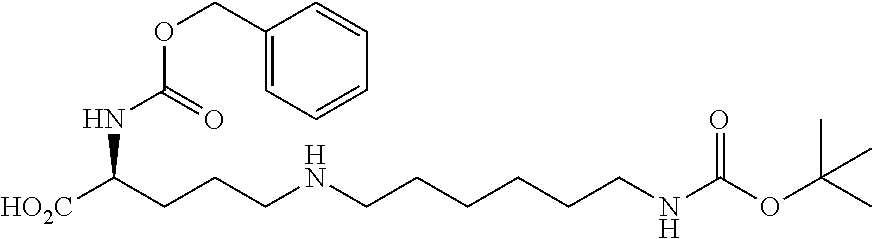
[HO2C]C(CCCNCCCCCCNC(OC(C)(C)C)=O)NC(OCC1=CC=CC=C1)=O
